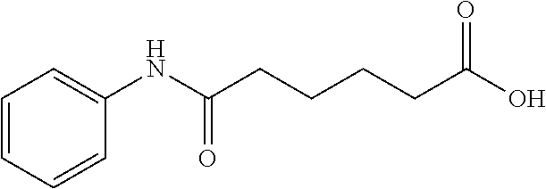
C1=CC=CC(NC(CCCCC(O)=O)=O)=C1
